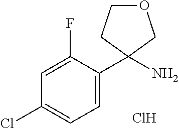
Cl.C1(C2(N)COCC2)=CC=C(Cl)C=C1F
